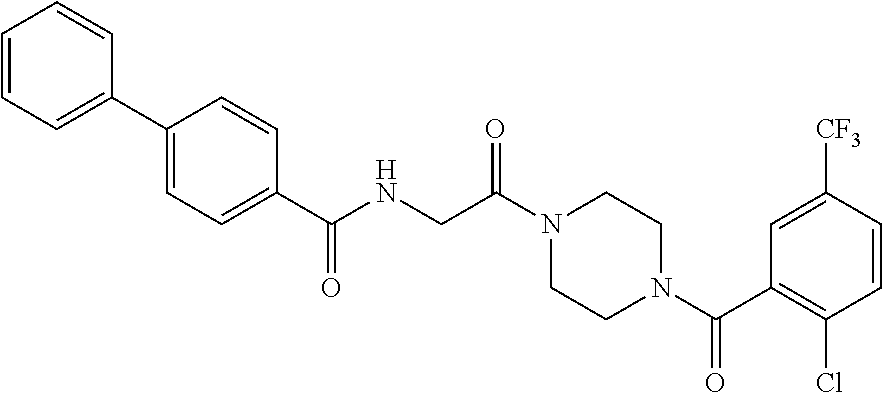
N1(C(CNC(=O)C2=CC=C(C3=CC=CC=C3)C=C2)=O)CCN(C(C2=C(Cl)C=CC([CF3])=C2)=O)CC1
